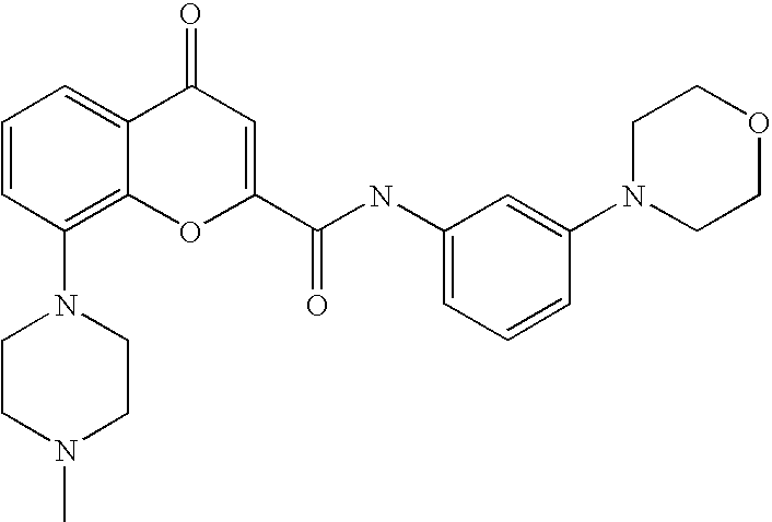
C1CN(C)CCN1C1=C2C(=CC=C1)C(=O)C=C(C(=O)NC1=CC=CC(N3CCOCC3)=C1)O2
